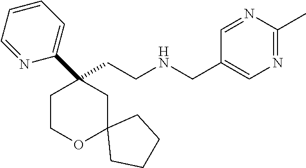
C(CNCC1=CN=C(C)N=C1)C1(C2=CC=CC=N2)CCOC2(C1)CCCC2
